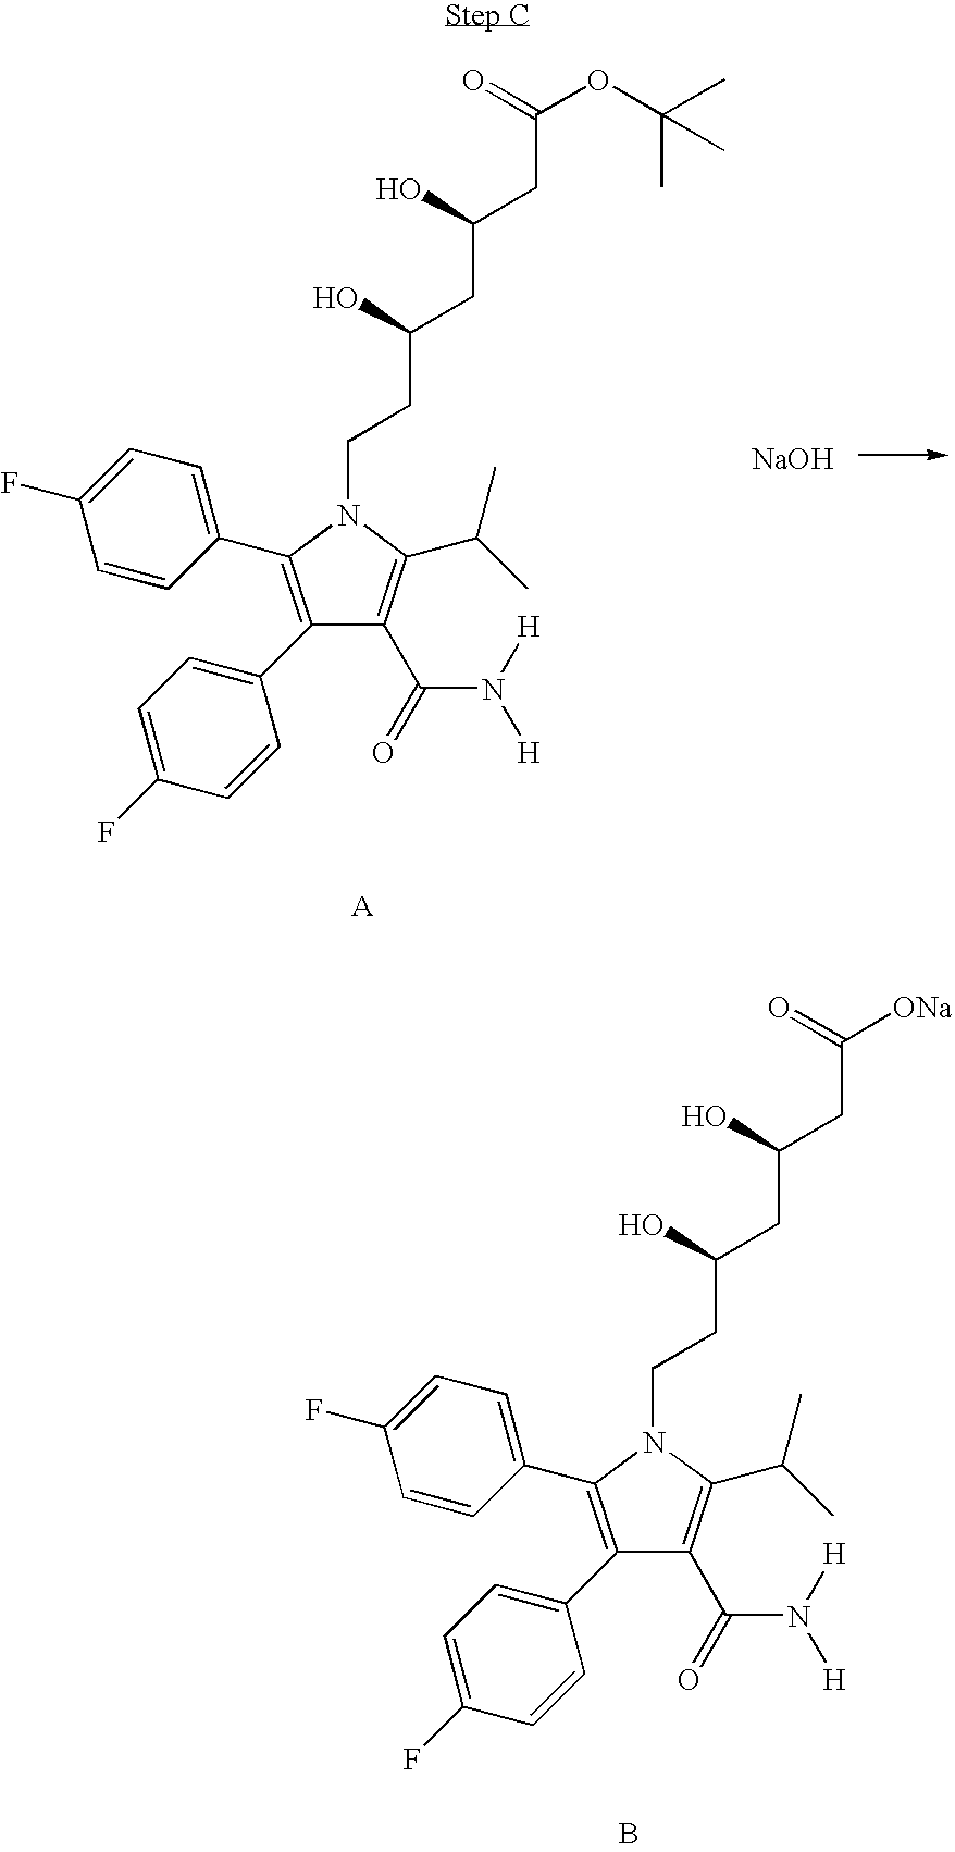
C1(C2=C(C3=CC=C(F)C=C3)C(C(=O)N([H])[H])=C(C(C)C)N2CCC(CC(CC(OC(C)(C)C)=O)O)O)=CC=C(F)C=C1.[NaOH].C1(C2=C(C3=CC=C(F)C=C3)C(C(=O)N([H])[H])=C(C(C)C)N2CCC(CC(CC([ONa])=O)O)O)=CC=C(F)C=C1.B
